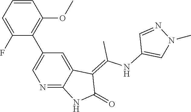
C1=CC=C(F)C(C2=CN=C3C(=C2)C(=C(NC2=CN(C)N=C2)C)C(=O)N3)=C1OC
